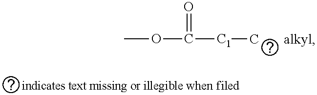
COC(=O)[C1][C       alkyl]
